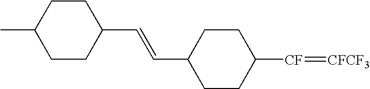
C1(C=CC2CCC(C)CC2)CCC([CF]=[CFCF3])CC1
